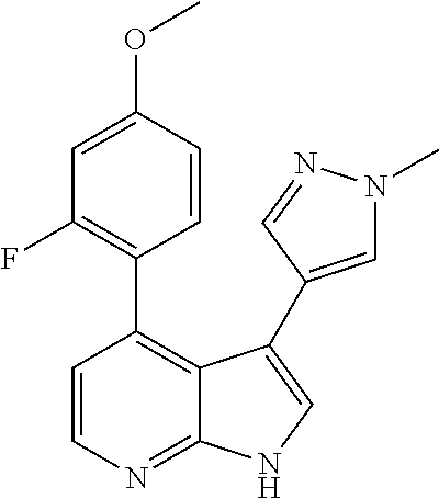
C1=CN=C2C(=C1C1=C(F)C=C(OC)C=C1)C(C1=CN(C)N=C1)=CN2
